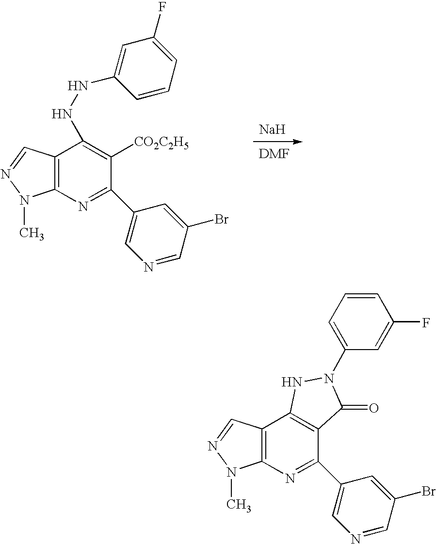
C12=C(N=C(C3=CN=CC(Br)=C3)C([CO2C2H5])=C1NNC1=CC(F)=CC=C1)N(C)N=C2.[Na].C12=C(N=C(C3=CN=CC(Br)=C3)C3=C1NN(C1=CC=CC(F)=C1)C3=O)N(C)N=C2
